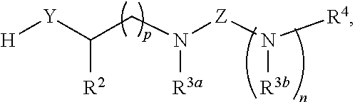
[H][Y]C(CN([Z]N([R4])[R3b])[R3a])[R2]
